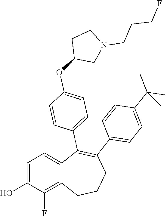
C1=C(O)C(F)=C2C(=C1)C(C1=CC=C(OC3CN(CCCF)CC3)C=C1)=C(C1=CC=C(C(C)(C)C)C=C1)CCC2
